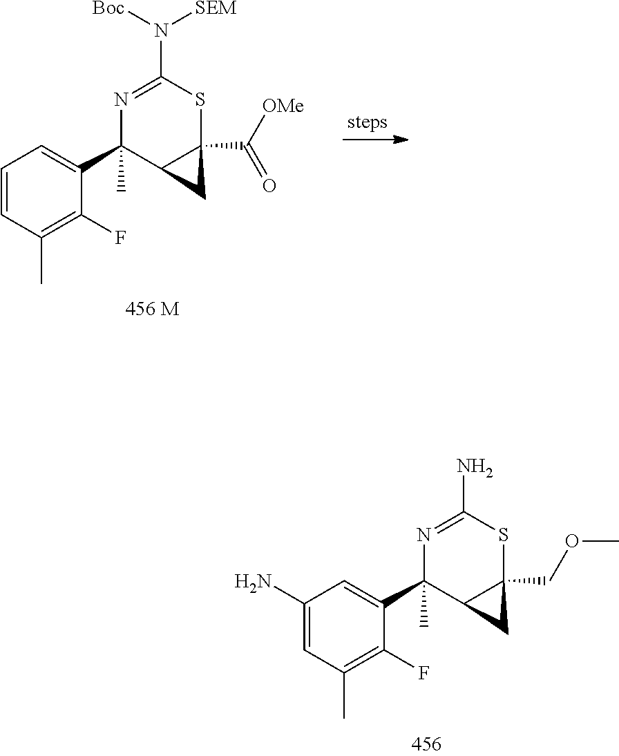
C1=CC(C)=C(F)C(C2(C)C3C(C([OMe])=O)(SC(N([SEM])[Boc])=N2)C3)=C1.C1(N)=CC(C)=C(F)C(C2(C)C3C(COC)(SC(N)=N2)C3)=C1
